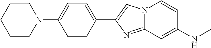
C1(C2=CN3C(=N2)C=C(NC)C=C3)=CC=C(N2CCCCC2)C=C1
